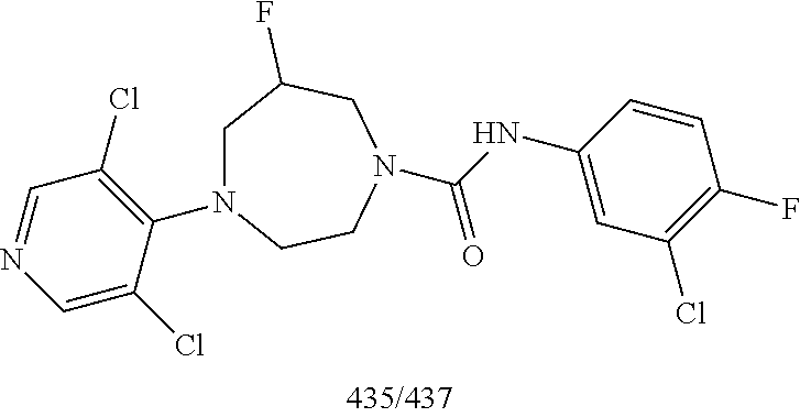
C1=NC=C(Cl)C(N2CC(F)CN(C(NC3=CC(Cl)=C(F)C=C3)=O)CC2)=C1Cl
